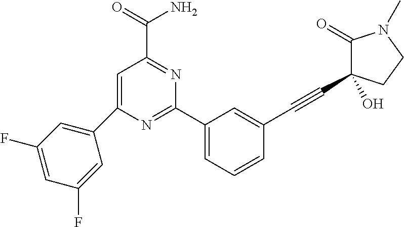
C1(C2=CC=CC(C#CC3(O)C(=O)N(C)CC3)=C2)=NC(C2=CC(F)=CC(F)=C2)=CC(C(=O)N)=N1
